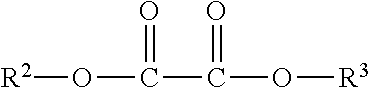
[R2]OC(C(O[R3])=O)=O
